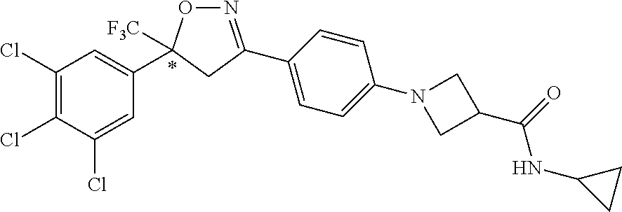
C1(Cl)=C(Cl)C(Cl)=CC(C2([F3C])ON=C(C3=CC=C(N4CC(C(=O)NC5CC5)C4)C=C3)C2)=C1
